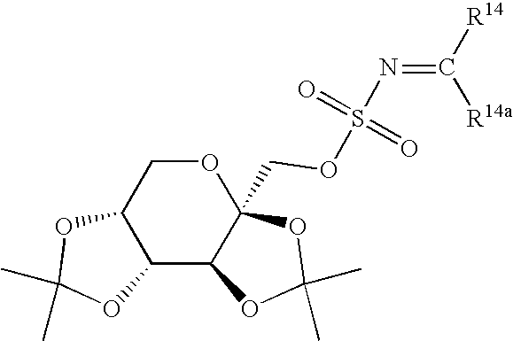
C12C3C(COS(N=C([R14])[R14a])(=O)=O)(OCC1OC(C)(C)O2)OC(C)(C)O3
